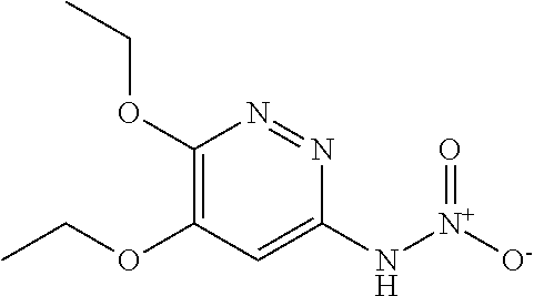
C1(N[N+]([O-])=O)=CC(OCC)=C(OCC)N=N1
